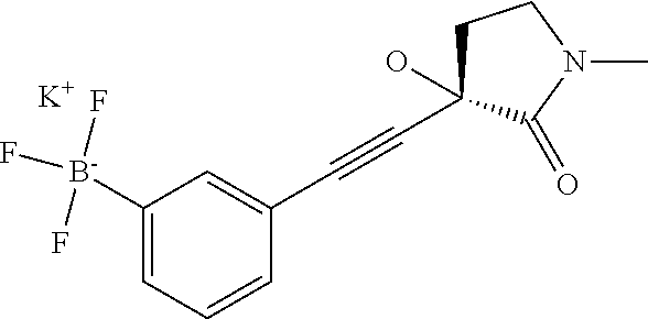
C1([B-](F)(F)F)=CC=CC(C#CC2(O)CCN(C)C2=O)=C1.[K]
